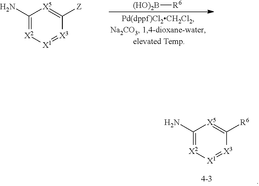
[(HO)2B][R6].NC1=[X2][X1]=[X3]C([Z])=[X5]1.NC1=[X2][X1]=[X3]C([R6])=[X5]1
